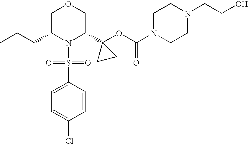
C(C1N(S(=O)(=O)C2=CC=C(Cl)C=C2)C(C2(OC(=O)N3CCN(CCO)CC3)CC2)COC1)CC
